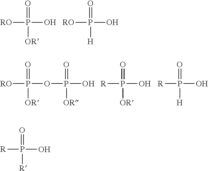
[RO]P(O)(=O)[OR].[RO]P(O)(=O)[H].[R]P(O)(=O)[OR].[R]P(O)(=O)[H].[RO]P(OP(O)(=O)[OR])(=O)[OR].[R]P(O)(=O)[R]
